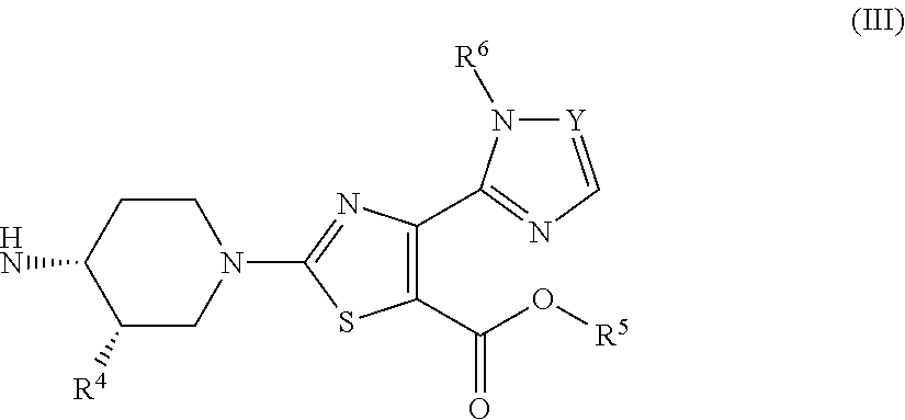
NC1C([R4])CN(C2=NC(C3=NC=[Y]N3[R6])=C(C(O[R5])=O)S2)CC1
